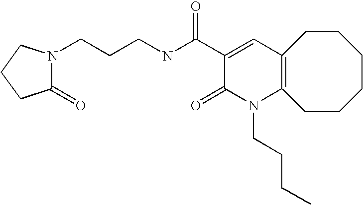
C(NC(C1=CC2=C(N(CCCC)C1=O)CCCCCC2)=O)CCN1C(=O)CCC1
